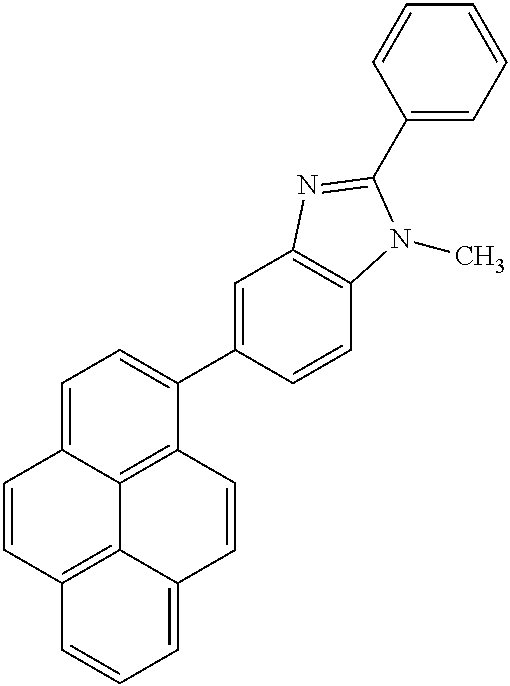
C1=C2C3=C(C(C4=CC5=C(C=C4)N(C)C(C4=CC=CC=C4)=N5)=C1)C=CC1=CC=CC(=C31)C=C2
